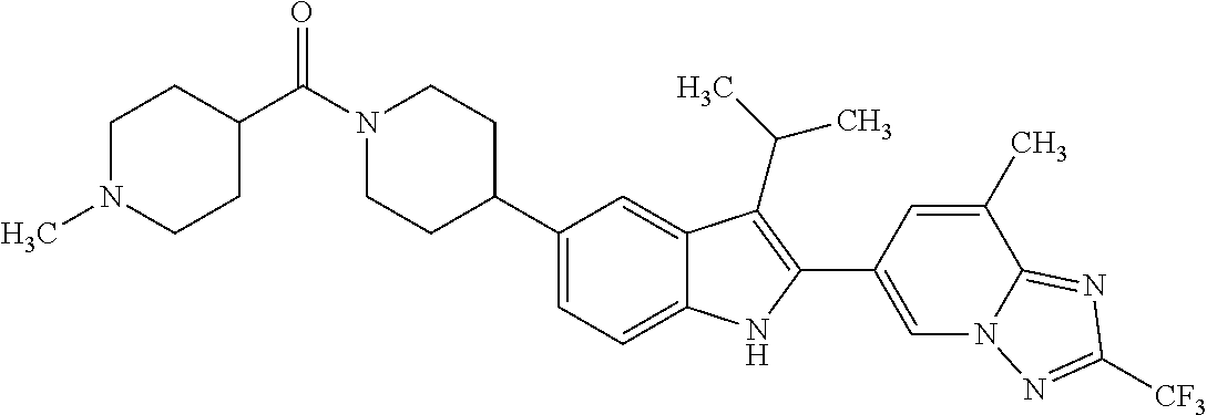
C(N1CCC(C2=CC=C3C(=C2)C(C(C)C)=C(C2=CN4C(=NC([CF3])=N4)C(C)=C2)N3)CC1)(=O)C1CCN(C)CC1
